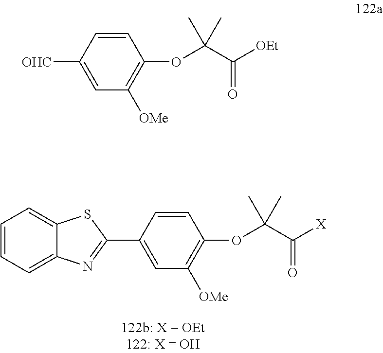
C1=CC(C2=NC3=CC=CC=C3S2)=CC([OMe])=C1OC(C([X])=O)(C)C.C1=CC([OHC])=CC([OMe])=C1OC(C([OEt])=O)(C)C
